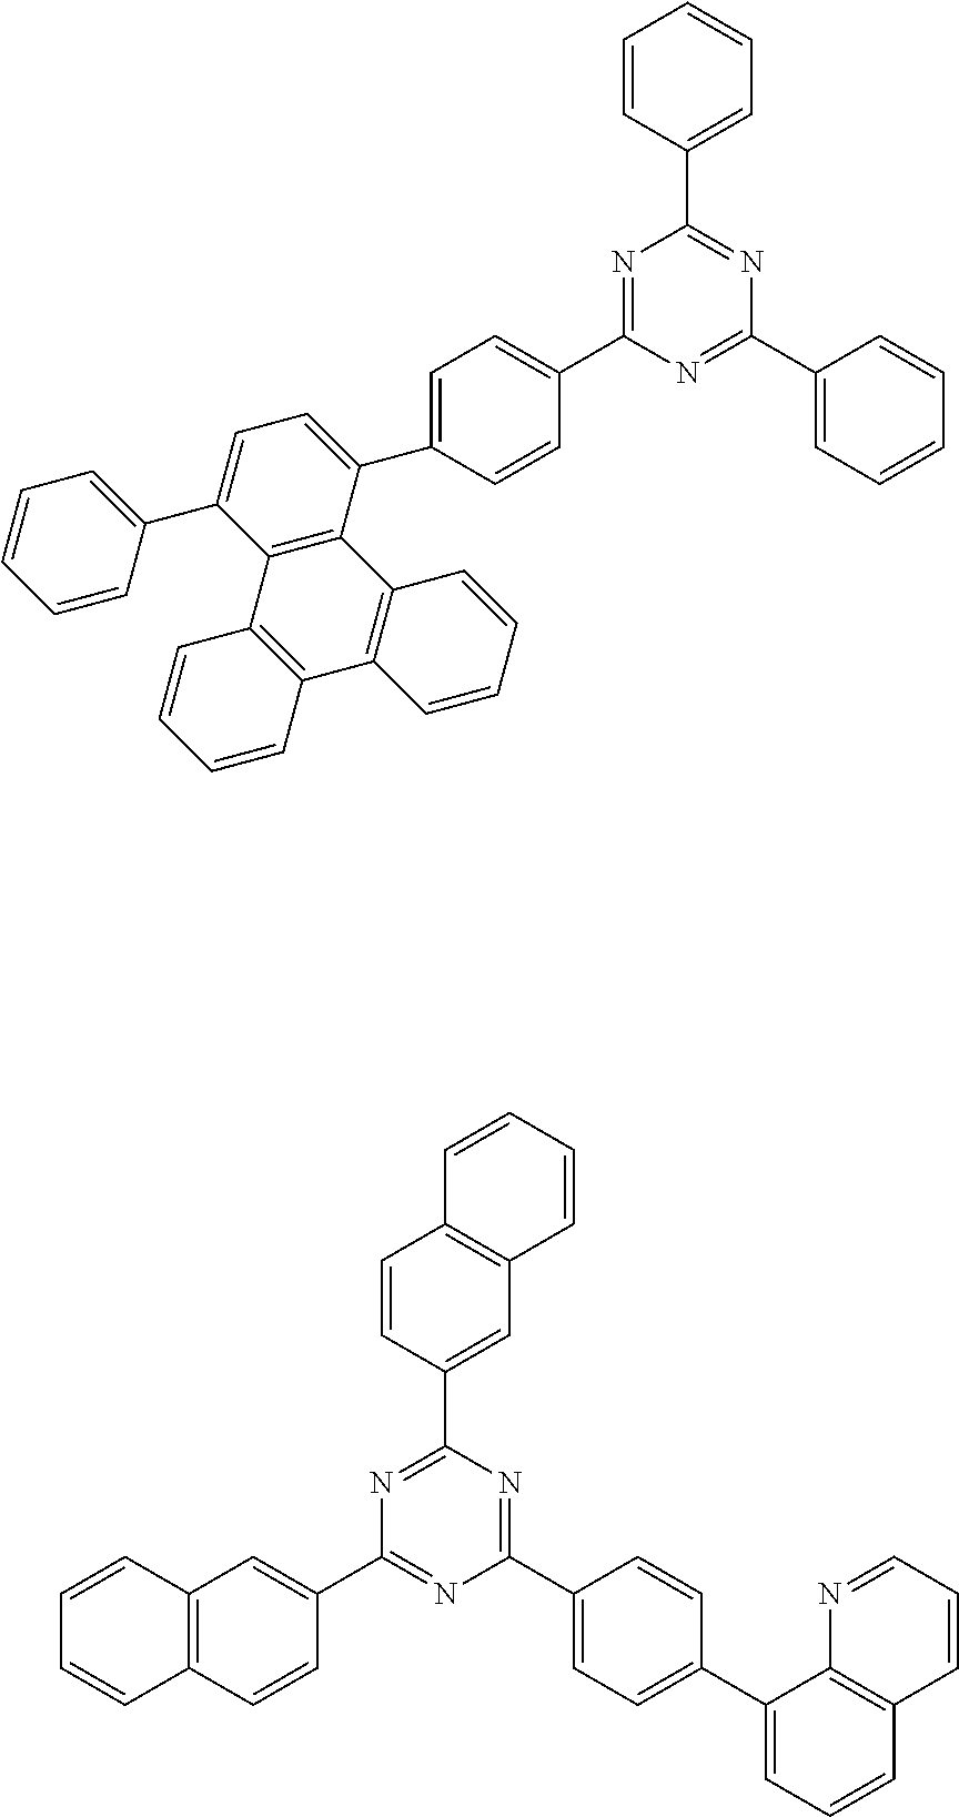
N1=C(C2=CC=C(C3=CC=C(C4=CC=CC=C4)C4=C3C3=C(C5=C4C=CC=C5)C=CC=C3)C=C2)N=C(C2=CC=CC=C2)N=C1C1=CC=CC=C1.N1=C(C2=CC3=C(C=C2)C=CC=C3)N=C(C2=CC=C(C3=CC=CC4=C3N=CC=C4)C=C2)N=C1C1=CC2=C(C=C1)C=CC=C2
